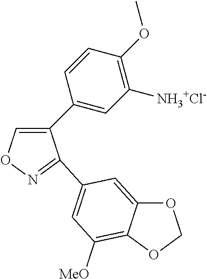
C1(C2=CC([NH3+Cl-])=C(OC)C=C2)=CON=C1C1=CC([MeO])=C2C(=C1)OCO2
